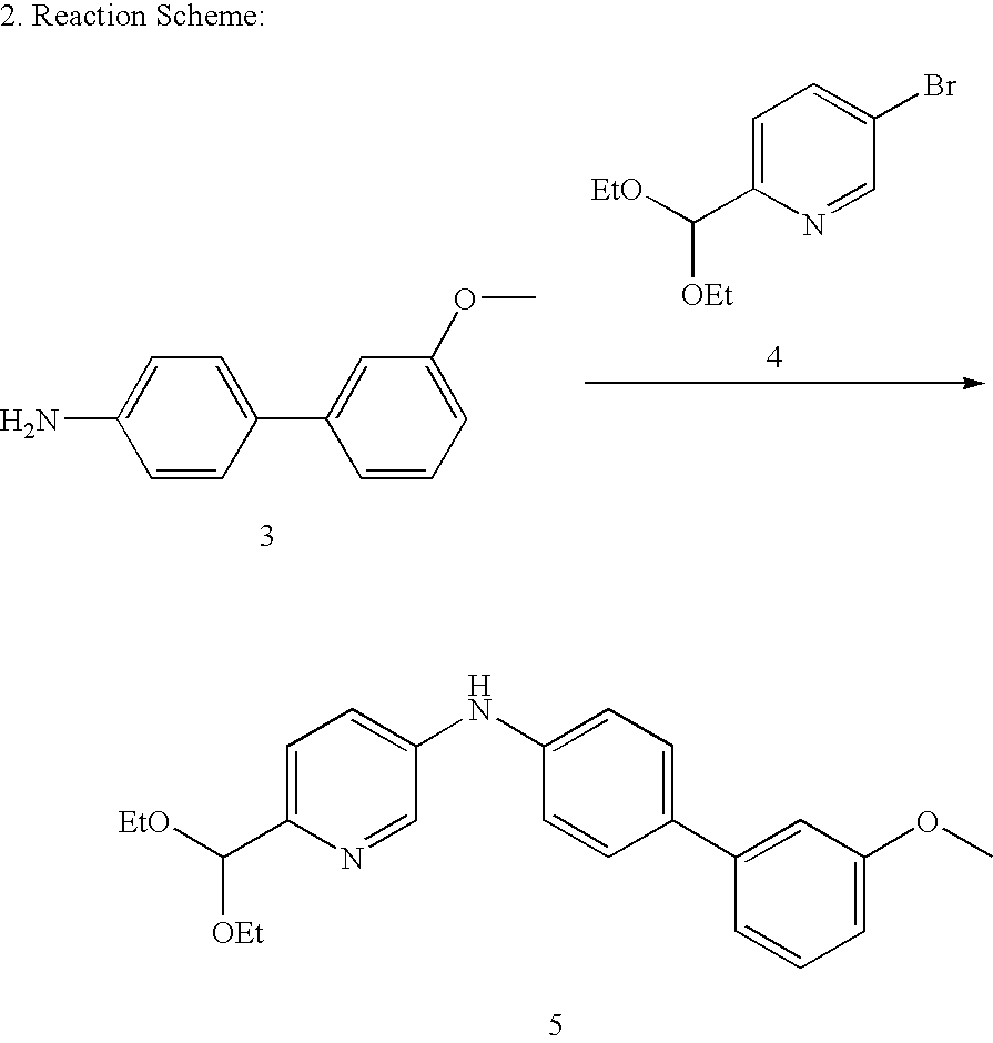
C1=C(C([OEt])[EtO])N=CC(NC2=CC=C(C3=CC(OC)=CC=C3)C=C2)=C1.C1=CC(C2=CC(OC)=CC=C2)=CC=C1N.C1=C(C([OEt])[EtO])N=CC(Br)=C1
